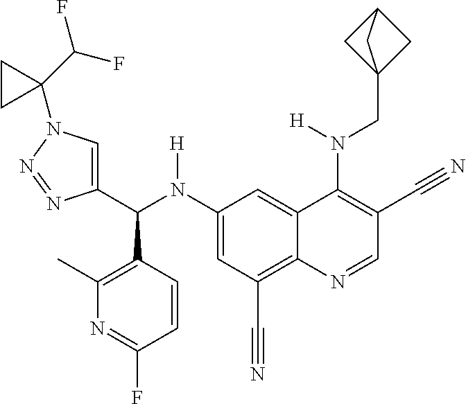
C1(N(C(C2=CN(C3(C(F)F)CC3)N=N2)C2=C(C)N=C(F)C=C2)[H])=CC(C#N)=C2C(=C1)C(N(CC13CC(C1)C3)[H])=C(C#N)C=N2
